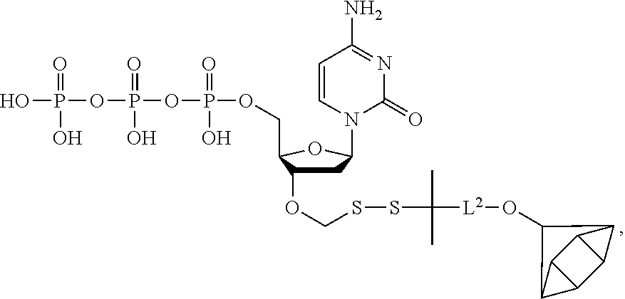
OP(OP(OP(OCC1C(OCSSC([L2]OC2C3C4C5C(C43)C52)(C)C)CC(N2C(=O)N=C(N)C=C2)O1)(=O)O)(=O)O)(=O)O
